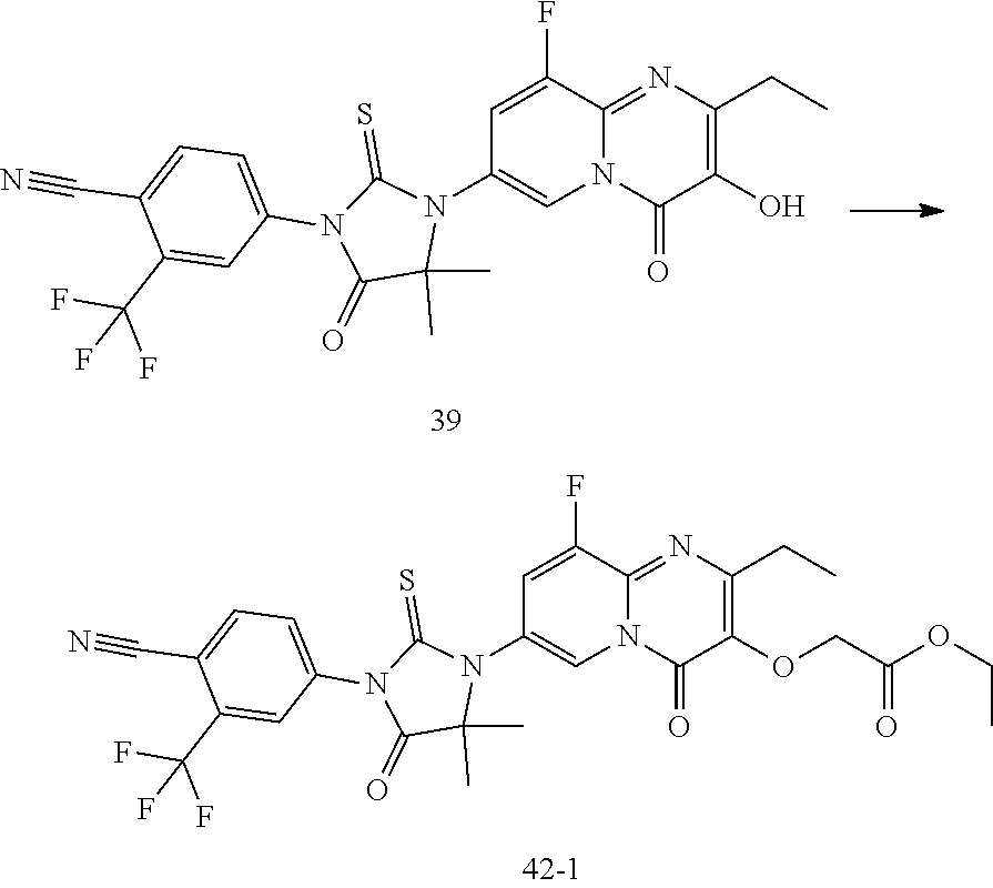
C1(C(F)(F)F)=CC(N2C(=O)C(C)(C)N(C3=CN4C(=NC(CC)=C(O)C4=O)C(F)=C3)C2=S)=CC=C1C#N.C1(C(F)(F)F)=CC(N2C(=O)C(C)(C)N(C3=CN4C(=NC(CC)=C(OCC(OCC)=O)C4=O)C(F)=C3)C2=S)=CC=C1C#N
